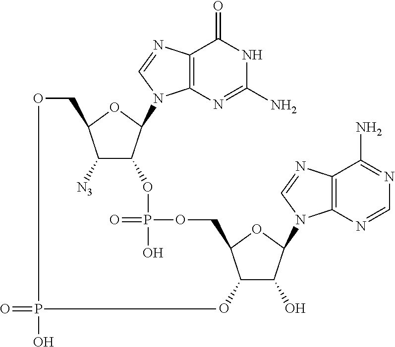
O=PO.C12=C(N=C(N)NC1=O)N(C1C(OP(=O)(O)OCC3C(O)C(O)C(N4C5=C(C(N)=NC=N5)N=C4)O3)C([N3])C(CO)O1)C=N2
